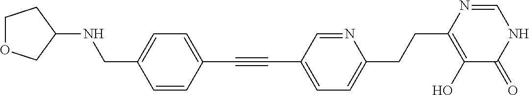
C1(C#CC2=CC=C(CCC3=C(O)C(=O)NC=N3)N=C2)=CC=C(CNC2CCOC2)C=C1
